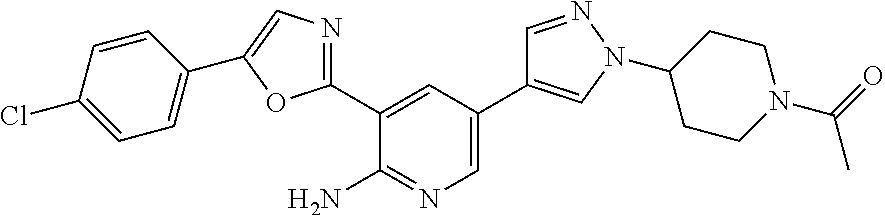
C1(C2=NC=C(C3=CC=C(Cl)C=C3)O2)=CC(C2=CN(C3CCN(C(=O)C)CC3)N=C2)=CN=C1N
